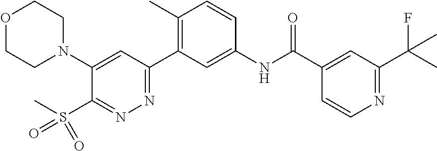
O1CCN(C2=CC(C3=C(C)C=CC(NC(C4=CC(C(C)(F)C)=NC=C4)=O)=C3)=NN=C2S(C)(=O)=O)CC1
